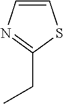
C1=CN=C(CC)S1
